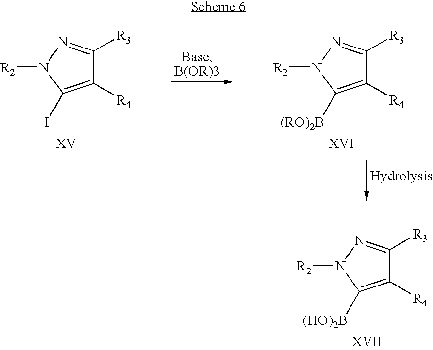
C1([R4])=C([(HO)2B])N([R2])N=C1[R3].C1([R4])=C(I)N([R2])N=C1[R3].C1([R4])=C([(RO)2B])N([R2])N=C1[R3]
